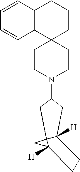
C1=CC2=C(C=C1)C1(CCC2)CCN(C2CC3([H])C4(CC4([H])CC3)C2)CC1
